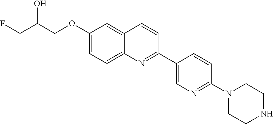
C1(OCC(CF)O)=CC=C2C(=C1)C=CC(C1=CN=C(N3CCNCC3)C=C1)=N2
